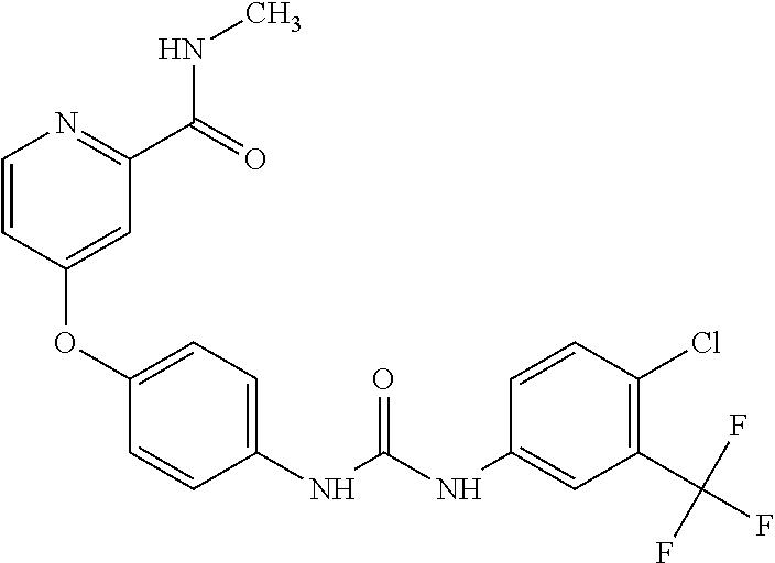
C1=CC(OC2=CC=C(NC(NC3=CC(C(F)(F)F)=C(Cl)C=C3)=O)C=C2)=CC(C(=O)NC)=N1
